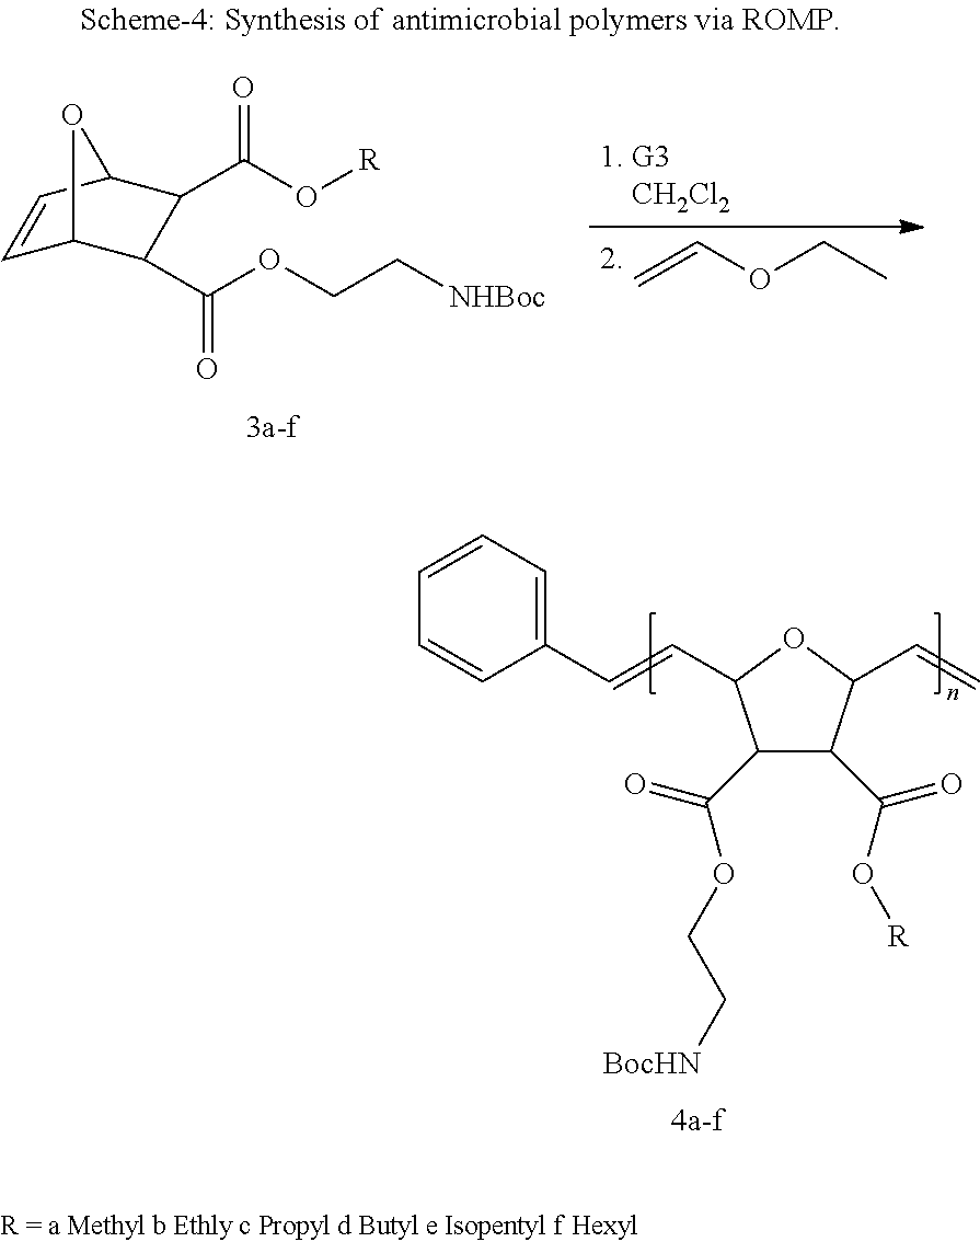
C1(C(=O)OCC[BocHN])C(C(O[R])=O)C(C=C)OC1C=CC1=CC=CC=C1.C1=CC2C(C(=O)O[R])C(C(=O)OCC[NHBoc])C1O2.C=COCC
